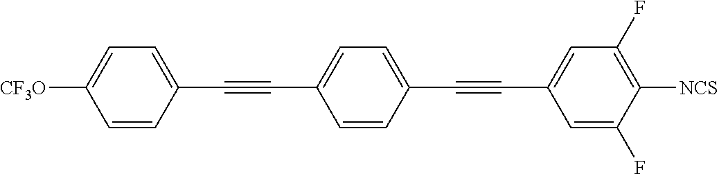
[CF3O]C1=CC=C(C#CC2=CC=C(C#CC3=CC(F)=C([NCS])C(F)=C3)C=C2)C=C1
